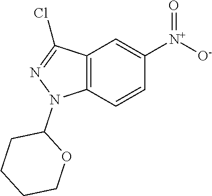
C1CCCOC1N1C2=C(C(Cl)=N1)C=C([N+]([O-])=O)C=C2
